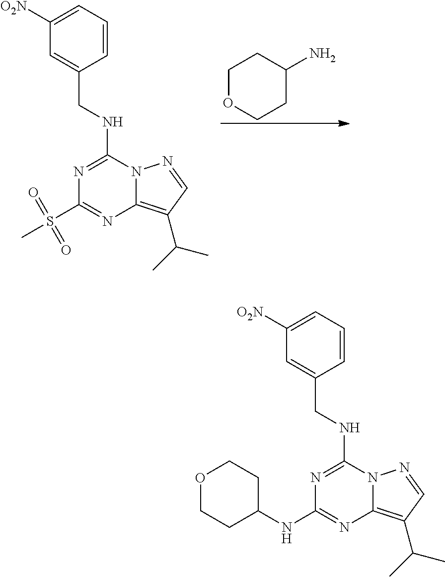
N1=C(NCC2=CC([O2N])=CC=C2)N2C(=C(C(C)C)C=N2)N=C1S(C)(=O)=O.C1OCCC(N)C1.N1=C(NCC2=CC([O2N])=CC=C2)N2C(=C(C(C)C)C=N2)N=C1NC1CCOCC1
